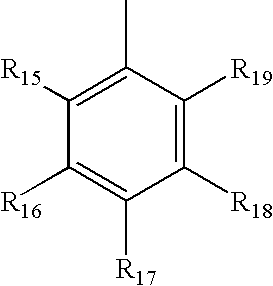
C1([R18])=C([R19])C(C)=C([R15])C([R16])=C1[R17]
